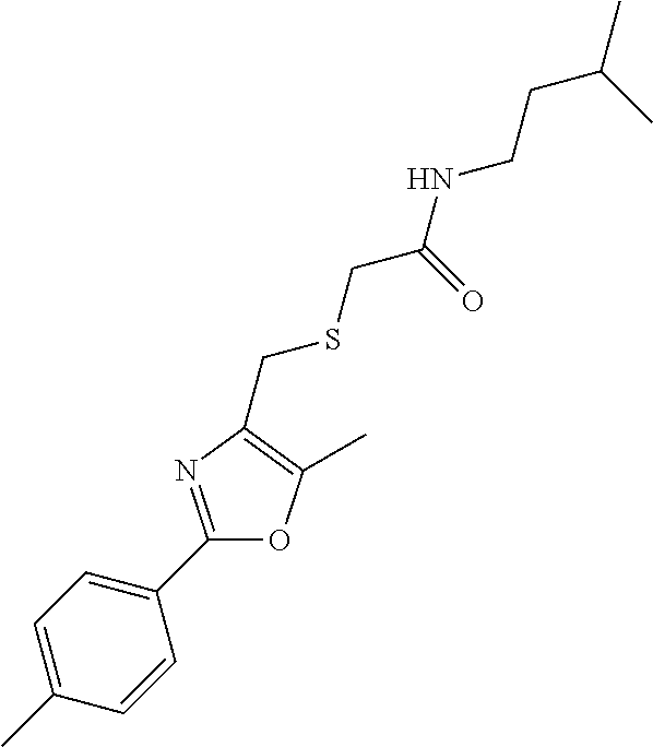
C1=C(C)C=CC(C2=NC(CSCC(NCCC(C)C)=O)=C(C)O2)=C1
